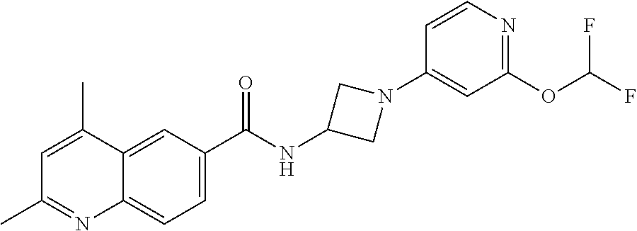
C1=C(C)C2=CC(C(NC3CN(C4=CC(OC(F)F)=NC=C4)C3)=O)=CC=C2N=C1C
